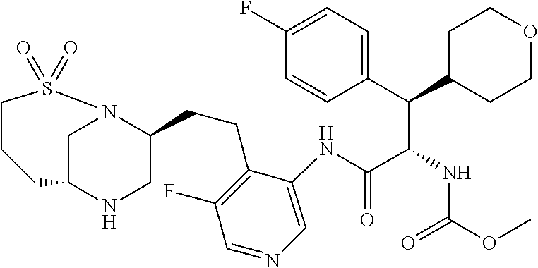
C1C2NCC(CCC3=C(F)C=NC=C3NC(C(NC(OC)=O)C(C3=CC=C(F)C=C3)C3CCOCC3)=O)N1S(=O)(=O)CCC2
